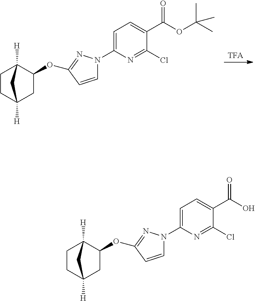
C1=C(N2C=CC(OC3C4([H])CCC([H])(C3)C4)=N2)N=C(Cl)C(C(=O)O)=C1.C1=C(N2C=CC(OC3C4([H])CCC([H])(C3)C4)=N2)N=C(Cl)C(C(=O)OC(C)(C)C)=C1.[TFA]
